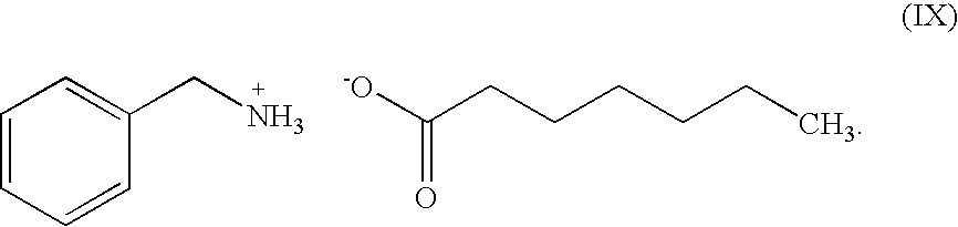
C1=CC=CC(CN)=C1.[-O]C(CCCCCC)=O
